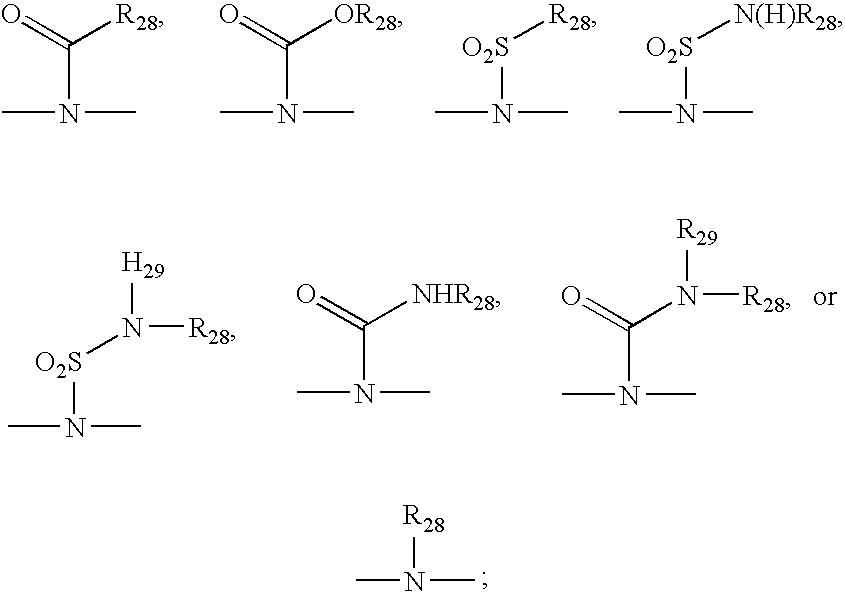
N(C)(C)C(=O)[R28].N(C)(C)C(=O)[OR28].N(C)(C)[O2S][R28].N(C)(C)[O2S][N(H)R28].N(C)(C)[O2S]N([R28])[H29].N(C)(C)C(=O)[NHR28].N(C)(C)C(=O)N([R28])[R29].N(C)(C)[R28]
